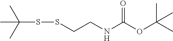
S(CCNC(OC(C)(C)C)=O)SC(C)(C)C
